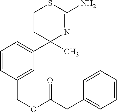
C1=CC(COC(CC2=CC=CC=C2)=O)=CC(C2(C)N=C(N)SCC2)=C1
